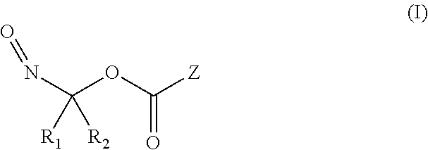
N(C(OC([Z])=O)([R1])[R2])=O
